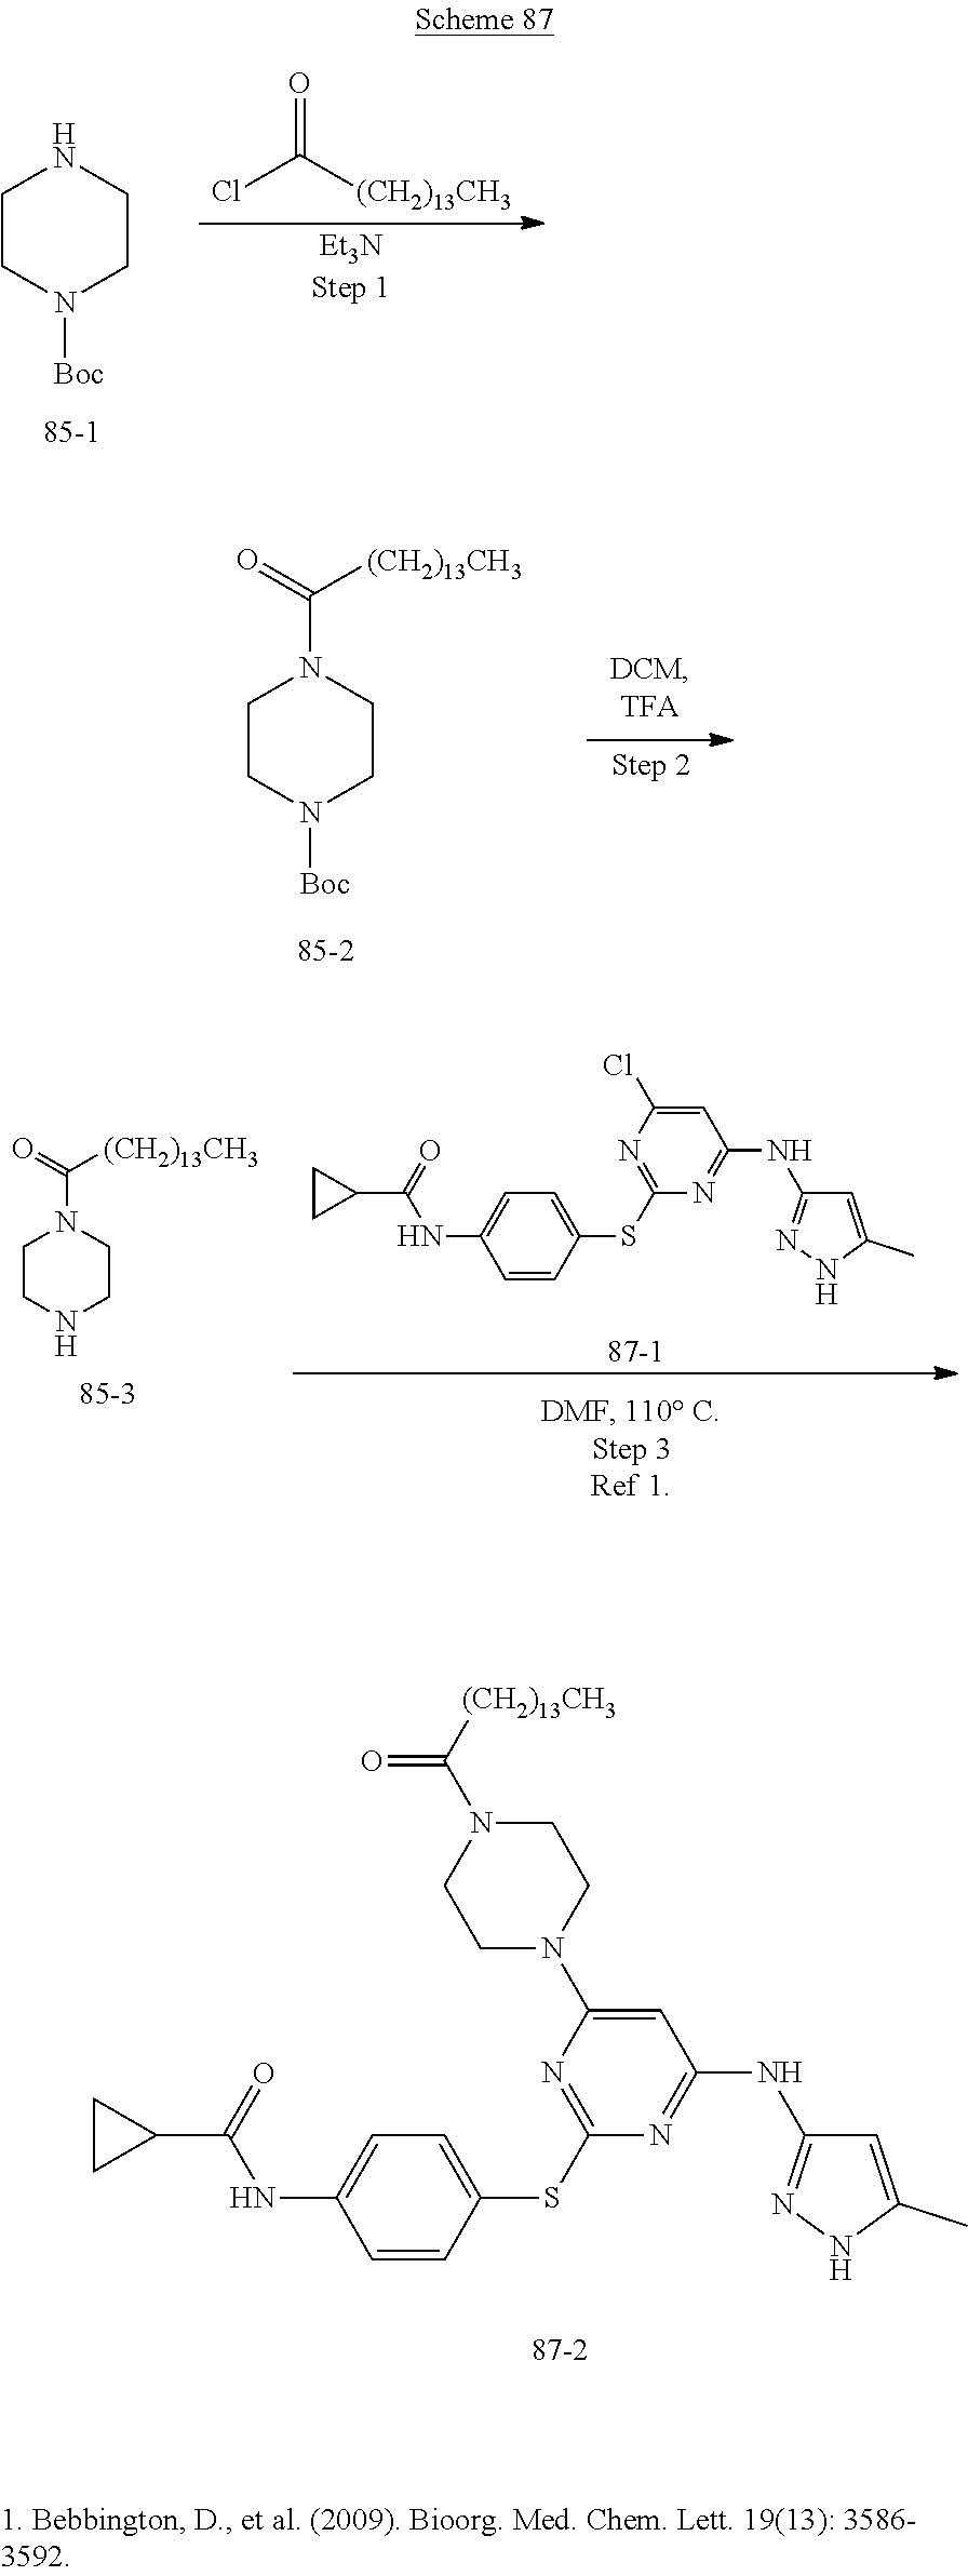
O=C([(CH2)13CH3])Cl.C1CN([Boc])CCN1.C1CN([Boc])CCN1C(=O)[(CH2)13CH3].C1CNCCN1C(=O)[(CH2)13CH3].C1=C(SC2=NC(Cl)=CC(NC3=NNC(C)=C3)=N2)C=CC(NC(C2CC2)=O)=C1.C1=C(SC2=NC(N3CCN(C([(CH2)13CH3])=O)CC3)=CC(NC3=NNC(C)=C3)=N2)C=CC(NC(C2CC2)=O)=C1
